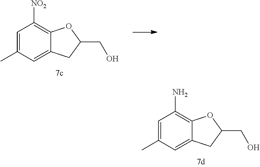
C1=C(C)C=C2C(=C1N)OC(CO)C2.C1=C(C)C=C2C(=C1[NO2])OC(CO)C2
